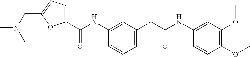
C(NC1=CC(CC(NC2=CC(OC)=C(OC)C=C2)=O)=CC=C1)(=O)C1=CC=C(CN(C)C)O1
